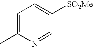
C1=C(C)N=CC([SO2Me])=C1
